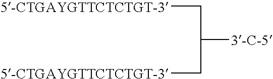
[5-CTGAYGTTCTCTGT-3]CC([3-C-5])C[5-CTGAYGTTCTCTGT-3]
